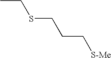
CCSCCC[S-Me]
